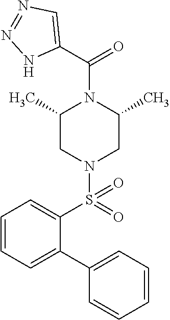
C1(C2=CC=CC=C2S(N2CC(C)N(C(=O)C3=CN=NN3)C(C)C2)(=O)=O)=CC=CC=C1
